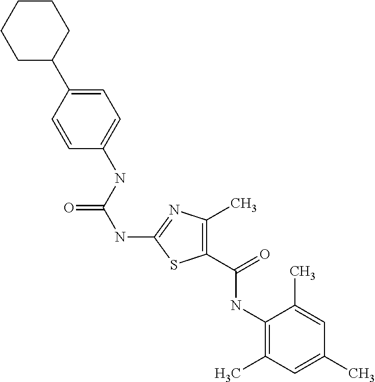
C1=C(C2CCCCC2)C=CC(NC(NC2=NC(C)=C(C(NC3=C(C)C=C(C)C=C3C)=O)S2)=O)=C1
